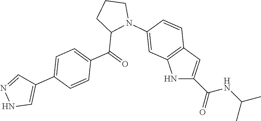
C(C1N(C2=CC3=C(C=C(C(NC(C)C)=O)N3)C=C2)CCC1)(=O)C1=CC=C(C2=CNN=C2)C=C1
